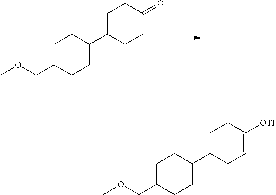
C1C(COC)CCC(C2CCC(=O)CC2)C1.C1C(COC)CCC(C2CC=C([OTf])CC2)C1
